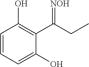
OC1=CC=CC(O)=C1C(=[NOH])CC
